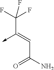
C(C(N)=O)=C(C(F)(F)F)->C
